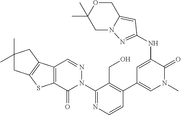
C1=CN=C(N2N=CC3=C(C2=O)SC2=C3CC(C)(C)C2)C(CO)=C1C1=CN(C)C(=O)C(NC2=NN3CC(C)(C)OCC3=C2)=C1
